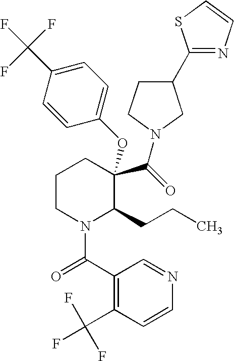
C1(C(=O)N2C(CCC)C(C(=O)N3CCC(C4=NC=CS4)C3)(OC3=CC=C(C(F)(F)F)C=C3)CCC2)=C(C(F)(F)F)C=CN=C1
